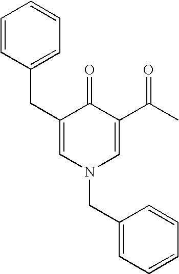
C1(CC2=CC=CC=C2)=CN(CC2=CC=CC=C2)C=C(C(C)=O)C1=O
